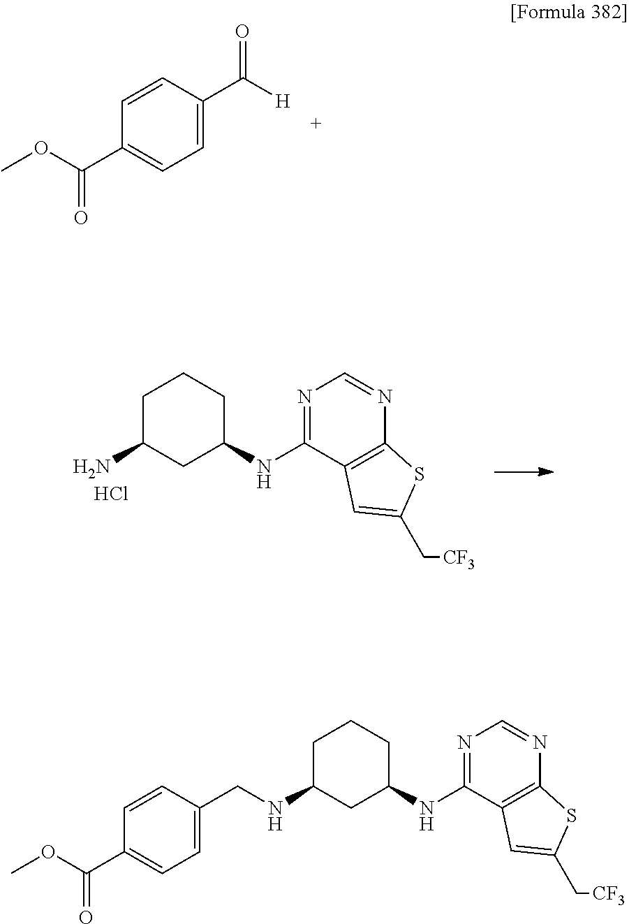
C1=CC(C([H])=O)=CC=C1C(OC)=O.C1C(N)CC(NC2=NC=NC3=C2C=C(C[CF3])S3)CC1.Cl.C1C(NCC2=CC=C(C(OC)=O)C=C2)CC(NC2=NC=NC3=C2C=C(C[CF3])S3)CC1
